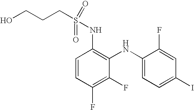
C1=CC(F)=C(F)C(NC2=CC=C(I)C=C2F)=C1NS(CCCO)(=O)=O
